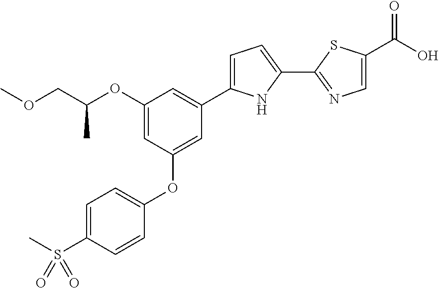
O(CC(OC1=CC(OC2=CC=C(S(C)(=O)=O)C=C2)=CC(C2=CC=C(C3=NC=C(C(O)=O)S3)N2)=C1)C)C
